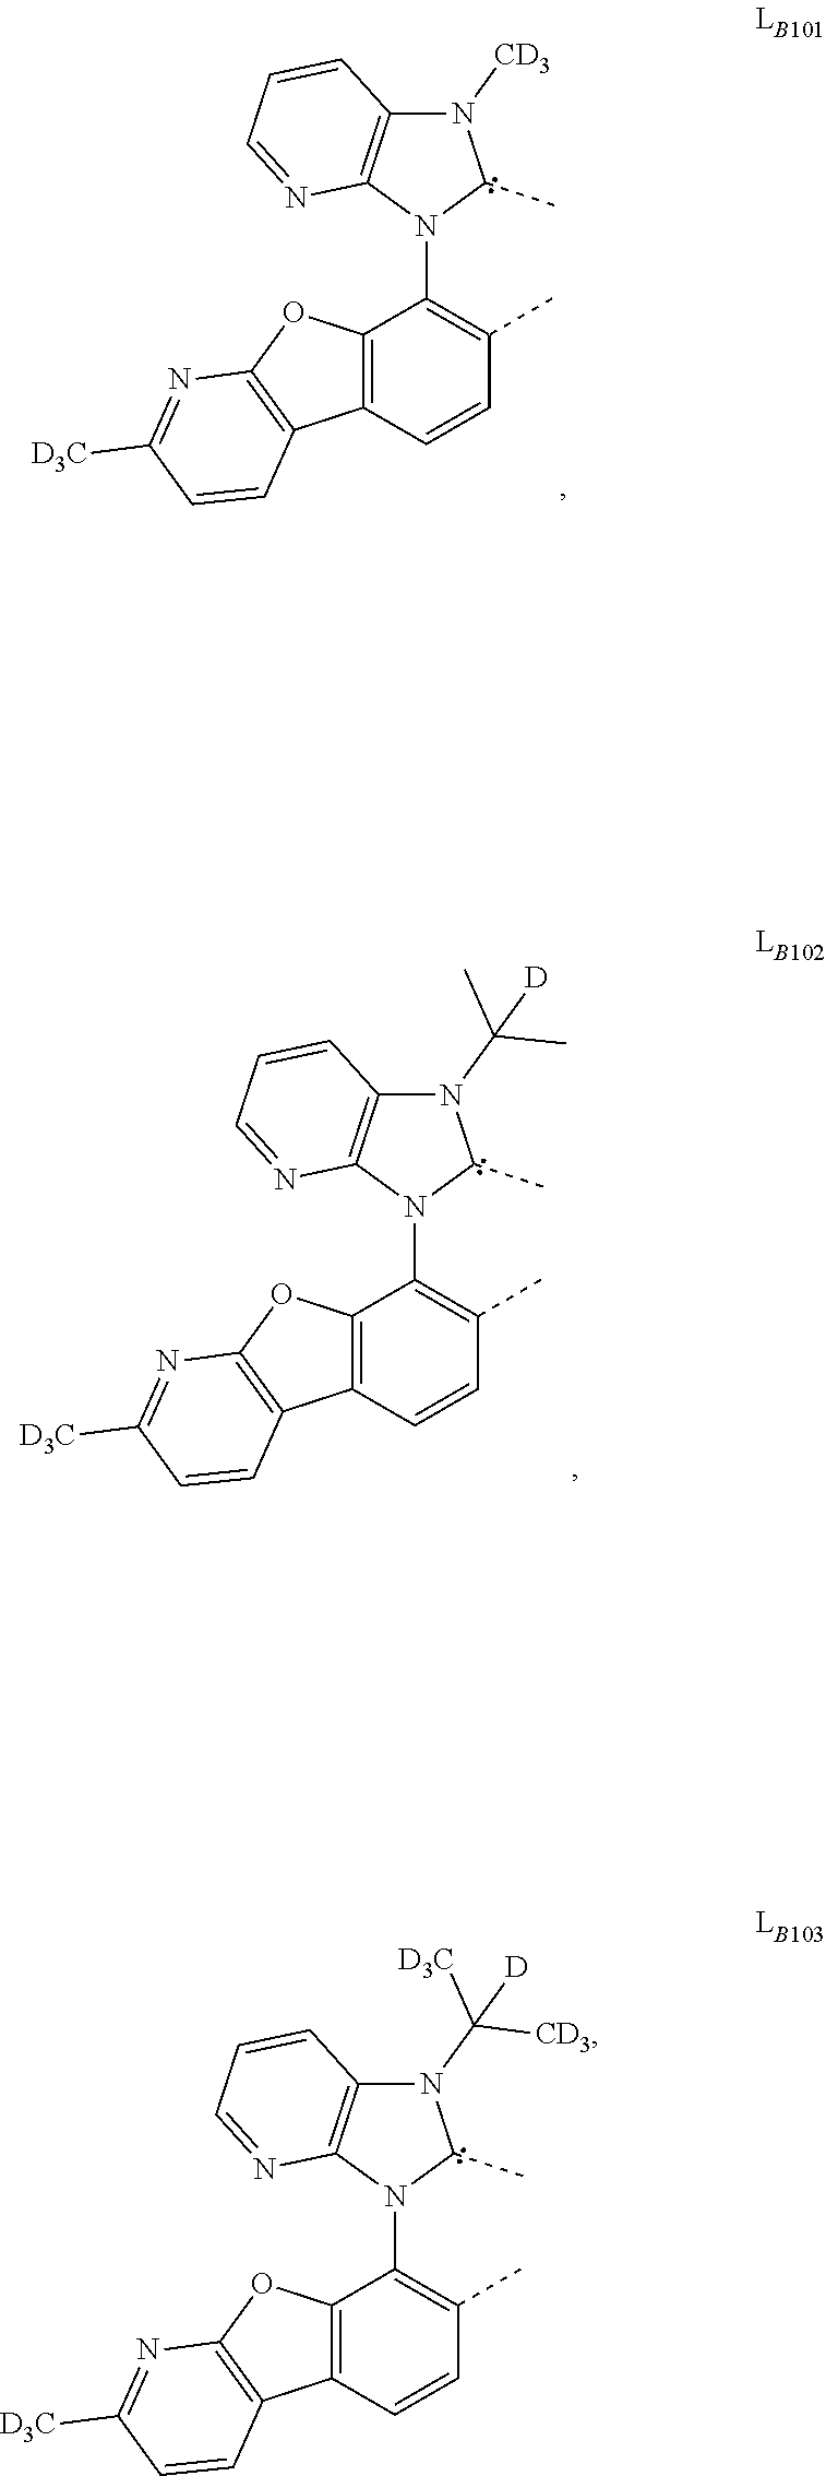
N1(C(C)(C)[D])C2=C(N(C3=C(C)C=CC4=C3OC3=C4C=CC([D3C])=N3)C1C)N=CC=C2.N1([CD3])C2=C(N(C3=C(C)C=CC4=C3OC3=C4C=CC([D3C])=N3)C1C)N=CC=C2.N1(C([D3C])([CD3])[D])C2=C(N(C3=C(C)C=CC4=C3OC3=C4C=CC([D3C])=N3)C1C)N=CC=C2
